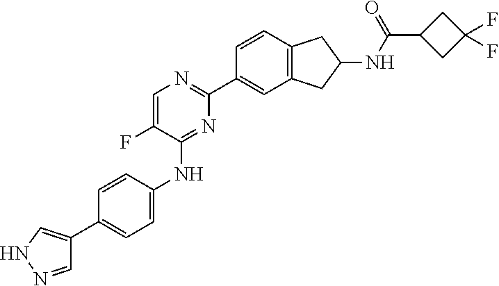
C1=NNC=C1C1=CC=C(NC2=NC(C3=CC4=C(C=C3)CC(NC(C3CC(F)(F)C3)=O)C4)=NC=C2F)C=C1
